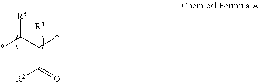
[R3]C(C(*)([R1])C([R2])=O)*
